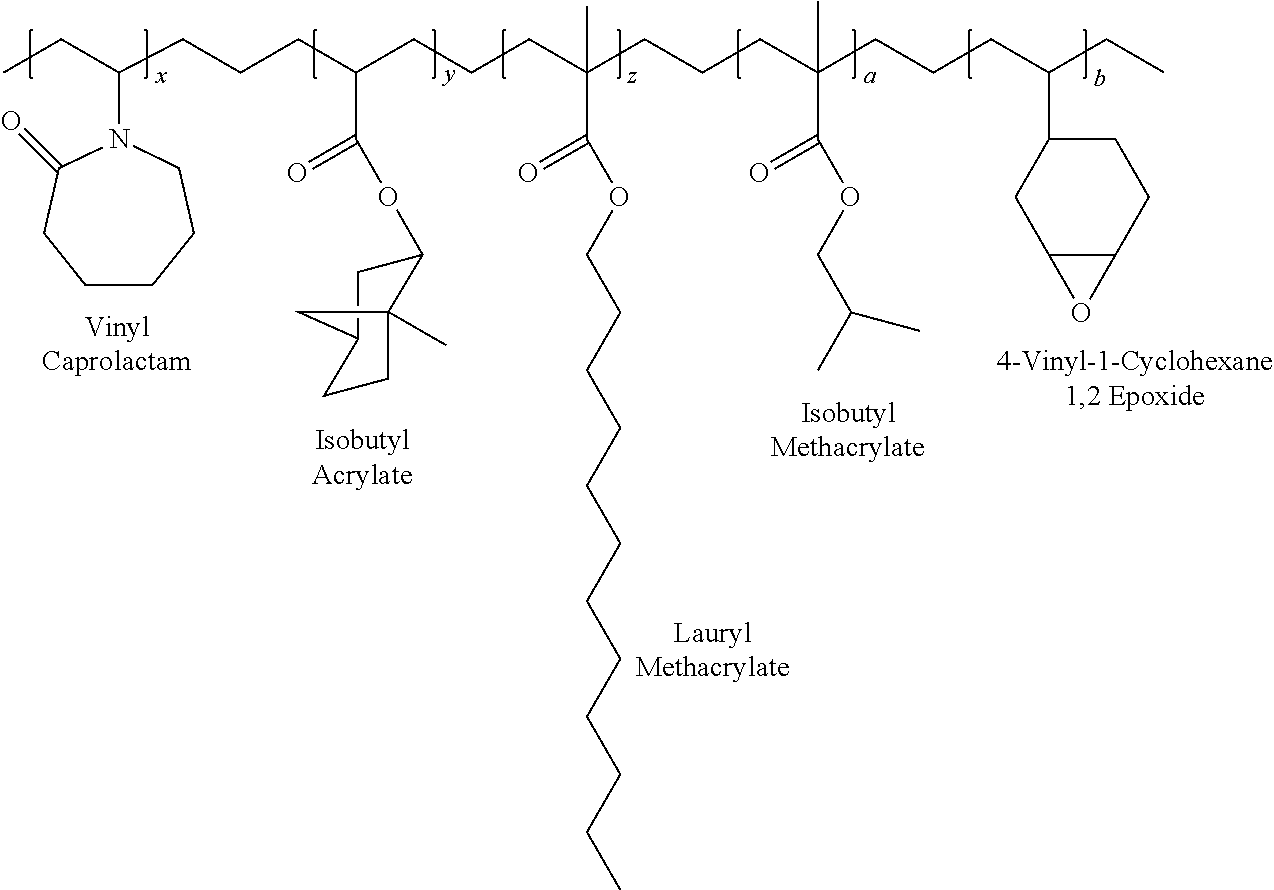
C(CC(CCCC(CCCC(CCCC(CC)C1CC2C(CC1)O2)(C(=O)OCC(C)C)C)(C(OCCCCCCCCCCCC)=O)C)C(OC1CC2CCC1(C)C2)=O)CC(CC)N1C(=O)CCCCC1
